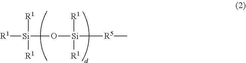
[R1][Si]([R1])([R1])O[Si]([R1])([R1])[R5]C
